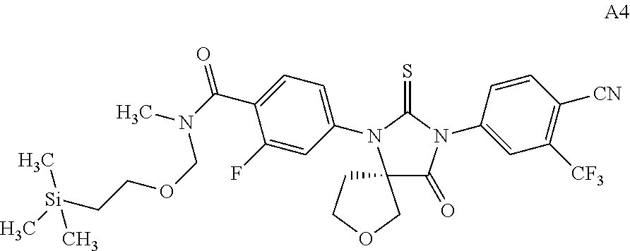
C12(CCOC1)C(=O)N(C1=CC([CF3])=C([CN])C=C1)C(=S)N2C1=CC=C(C(N(C)COCC[Si](C)(C)C)=O)C(F)=C1
